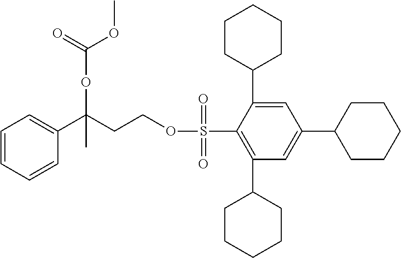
C1=CC=CC(C(CCOS(C2=C(C3CCCCC3)C=C(C3CCCCC3)C=C2C2CCCCC2)(=O)=O)(OC(OC)=O)C)=C1
